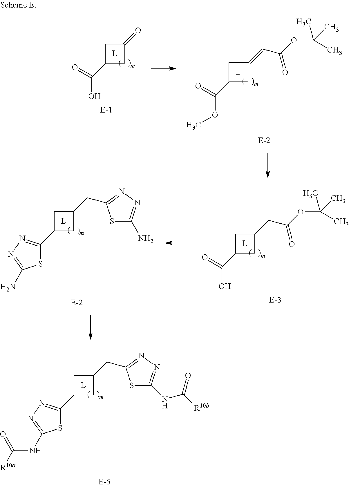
C1(CC2=NN=C(NC(=O)[R10b])S2)CC(C2=NN=C(NC([R10a])=O)S2)C1.C1(CC(OC(C)(C)C)=O)CC(C(O)=O)C1.C1(CC2=NN=C(N)S2)CC(C2=NN=C(N)S2)C1.C1(=O)CC(C(O)=O)C1.C1(=CC(OC(C)(C)C)=O)CC(C(OC)=O)C1
